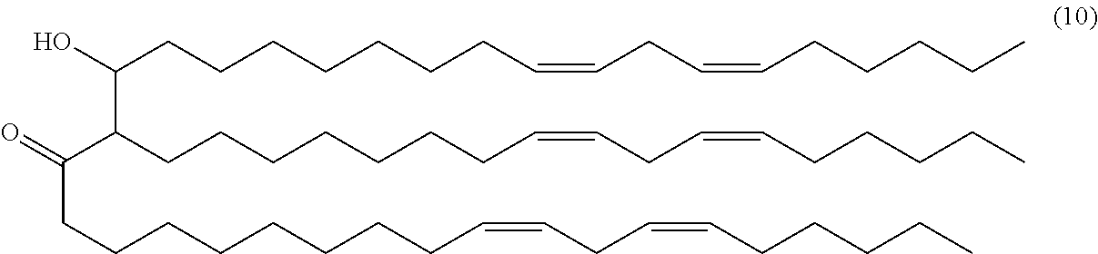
C(C(CCCCCCCC=CCC=CCCCCC)C(CCCCCCCC=CCC=CCCCCC)O)(CCCCCCCCC=CCC=CCCCCC)=O
